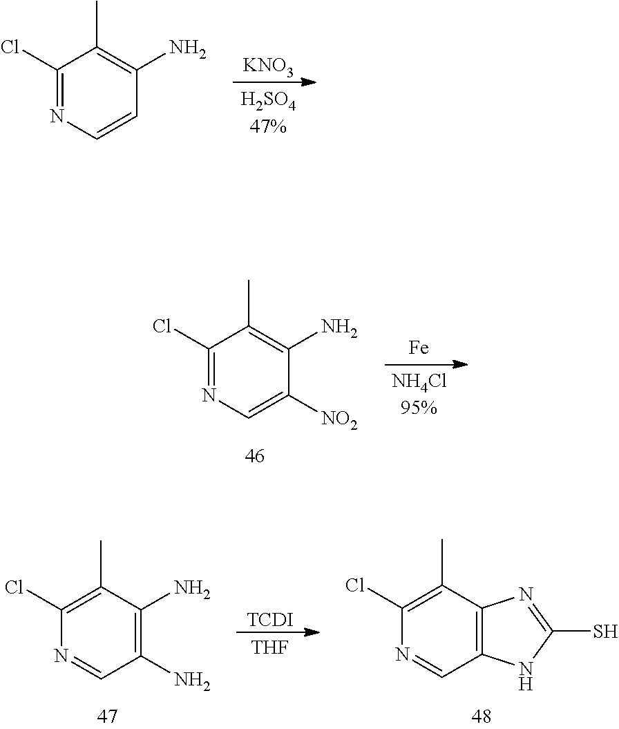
[KNO3].C1(Cl)=NC=CC(N)=C1C.C1(Cl)=NC=C([NO2])C(N)=C1C.[Fe].C1(Cl)=C(C)C(N)=C(N)C=N1.[TCDI].[THF].C1(Cl)=C(C)C2=C(C=N1)NC(S)=N2
